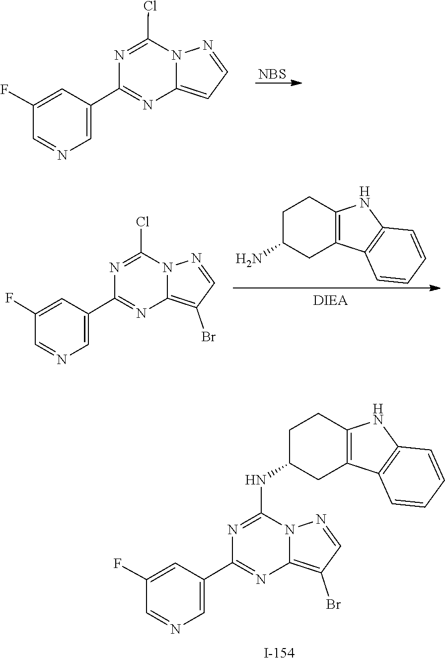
C1=NN2C(=C1Br)N=C(C1=CN=CC(F)=C1)N=C2NC1CC2=C(CC1)NC1=C2C=CC=C1.[NBS].N12C(=CC=N1)N=C(C1=CN=CC(F)=C1)N=C2Cl.C1C2=C(C3=C(N2)C=CC=C3)CC(N)C1.C12=C(Br)C=NN1C(Cl)=NC(C1=CN=CC(F)=C1)=N2
